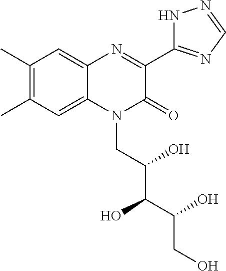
C1(C)=C(C)C=C2C(=C1)N=C(C1=NC=NN1)C(=O)N2CC(C(C(CO)O)O)O
